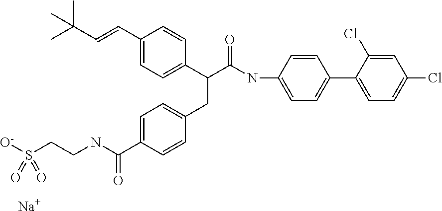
[Na].C1=C(C=CC(C)(C)C)C=CC(C(C(NC2=CC=C(C3=CC=C(Cl)C=C3Cl)C=C2)=O)CC2=CC=C(C(NCCS([O-])(=O)=O)=O)C=C2)=C1
